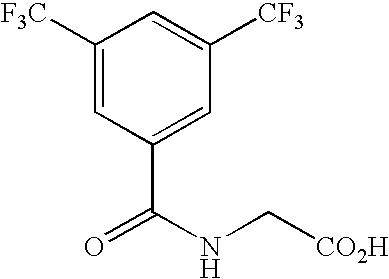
C1([F3C])=CC(C(NC[CO2H])=O)=CC([CF3])=C1
